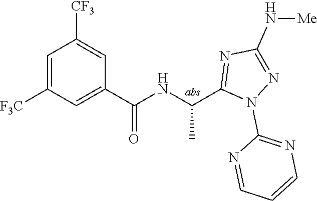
C1=C([F3C])C=C(C(=O)NC(C)C2=NC(N[Me])=NN2C2=NC=CC=N2)C=C1[CF3]
